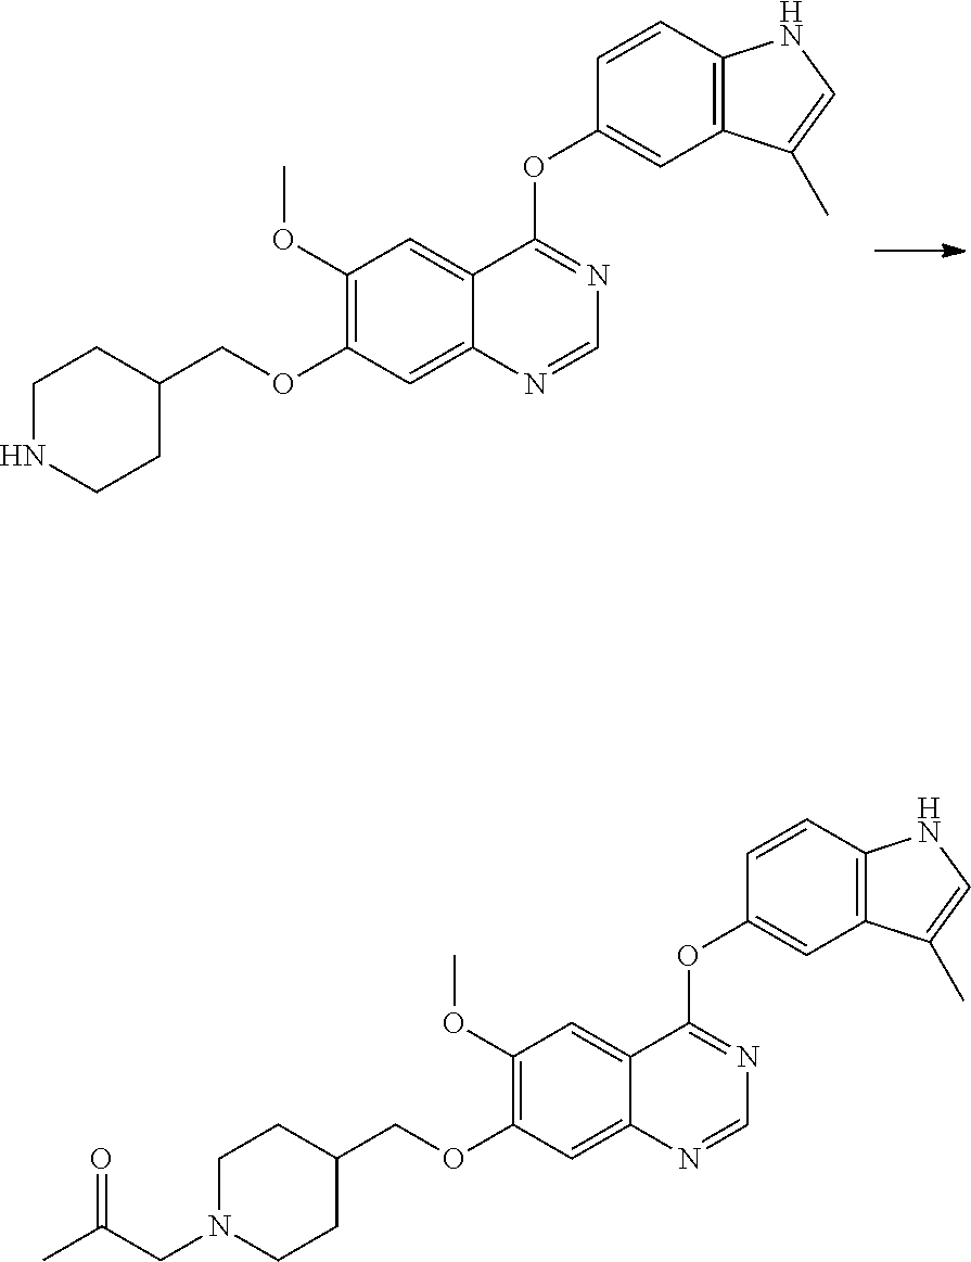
C(OC1=C(OC)C=C2C(=C1)N=CN=C2OC1=CC2=C(C=C1)NC=C2C)C1CCNCC1.C(OC1=C(OC)C=C2C(=C1)N=CN=C2OC1=CC2=C(C=C1)NC=C2C)C1CCN(CC(C)=O)CC1
